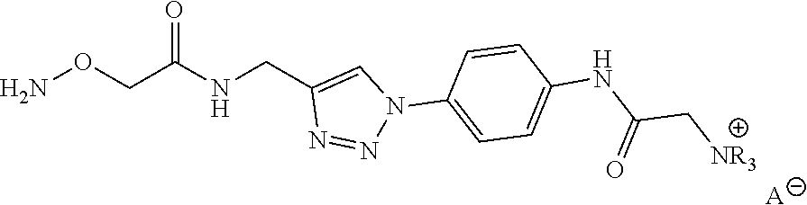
NOCC(NCC1=CN(C2=CC=C(NC(C[NR3])=O)C=C2)N=N1)=O.[A]
